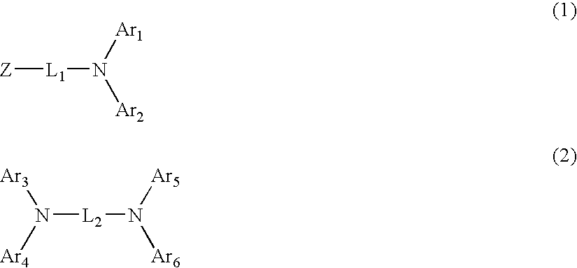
[Z][L1]N([Ar1])[Ar2].[L2](N([Ar5])[Ar6])N([Ar3])[Ar4]
